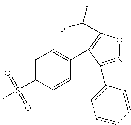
C1(C2=C(C(F)F)ON=C2C2=CC=CC=C2)=CC=C(S(=O)(=O)C)C=C1
